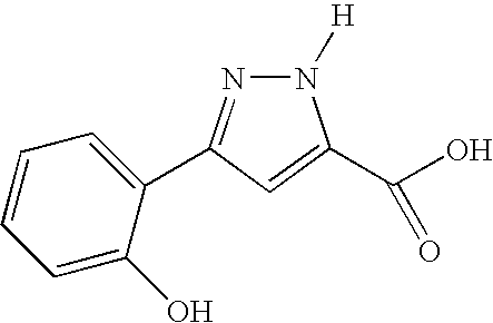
N1=C(C2=CC=CC=C2O)C=C(C(O)=O)N1[H]
